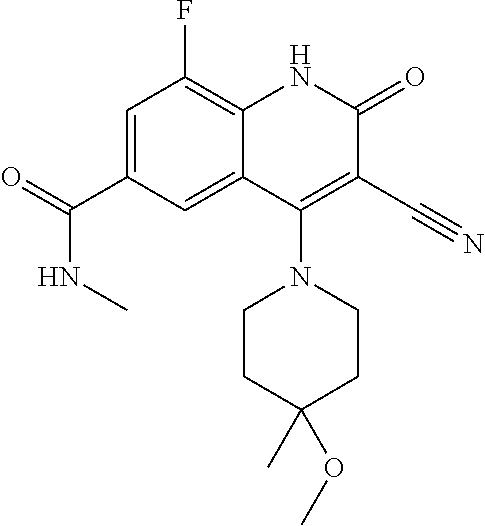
C1=C(C(=O)NC)C=C2C(=C1F)NC(=O)C(C#N)=C2N1CCC(C)(OC)CC1
